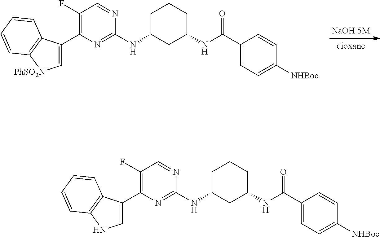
[NaOH 5M].C1(F)=C(C2=C[PhSO2N]C3=C2C=CC=C3)N=C(NC2CC(NC(C3=CC=C([NHBoc])C=C3)=O)CCC2)N=C1.C1(F)=C(C2=CNC3=C2C=CC=C3)N=C(NC2CC(NC(C3=CC=C([NHBoc])C=C3)=O)CCC2)N=C1
